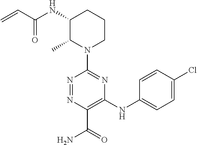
N1(C2=NC(NC3=CC=C(Cl)C=C3)=C(C(=O)N)N=N2)CCCC(NC(C=C)=O)C1C
